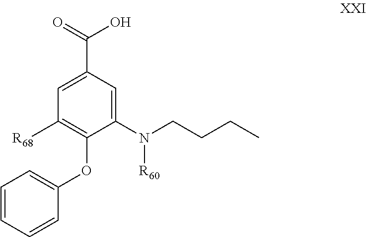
C1(N(CCCC)[R60])=CC(C(=O)O)=CC([R68])=C1OC1=CC=CC=C1
